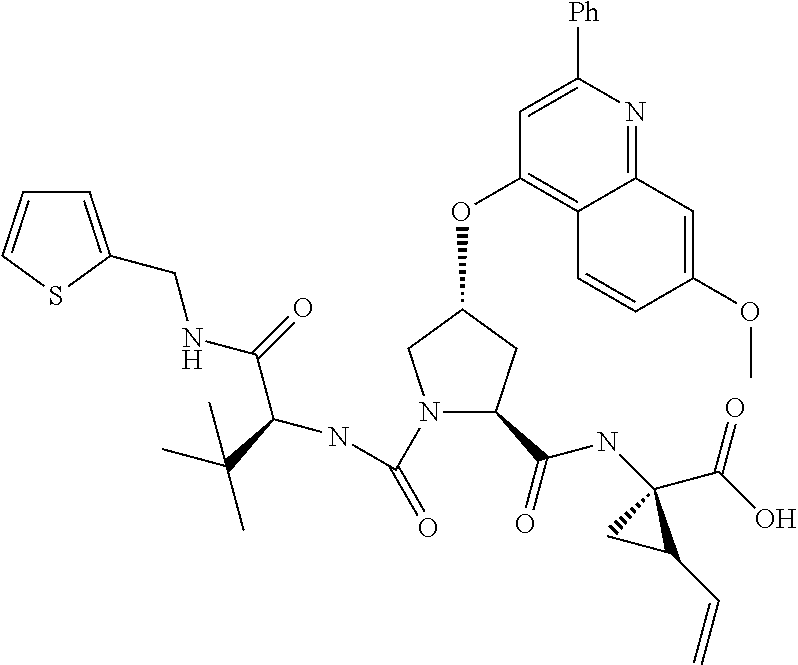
[Ph]C1=CC(OC2CN(C(=O)NC(C(NCC3=CC=CS3)=O)C(C)(C)C)C(C(=O)NC3(C(O)=O)CC3C=C)C2)=C2C(=N1)C=C(OC)C=C2
